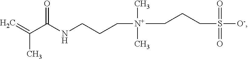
C(C)(=C)C(NCCC[N+](C)(C)CCCS([O-])(=O)=O)=O
